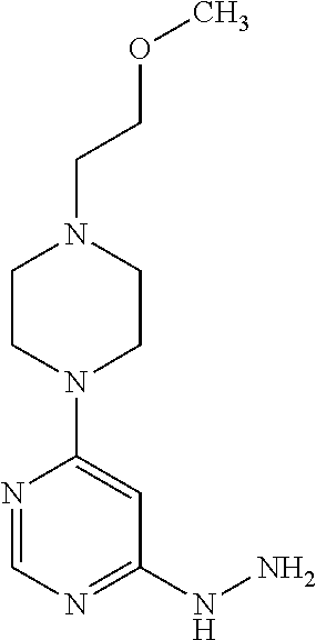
N1=CN=C(NN)C=C1N1CCN(CCOC)CC1
